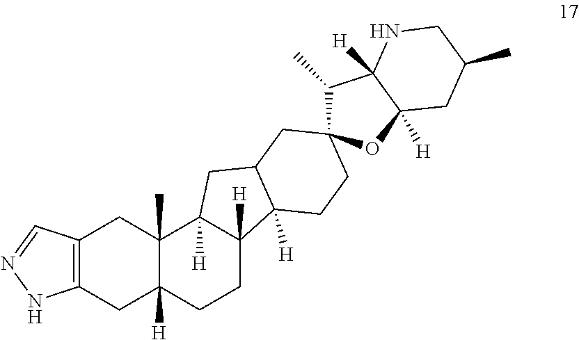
C12=C(CC3([H])C(C)(C1)C1([H])C([H])(CC3)C3([H])C(C1)CC1(C(C)C4([H])C([H])(O1)CC(C)CN4)CC3)NN=C2
